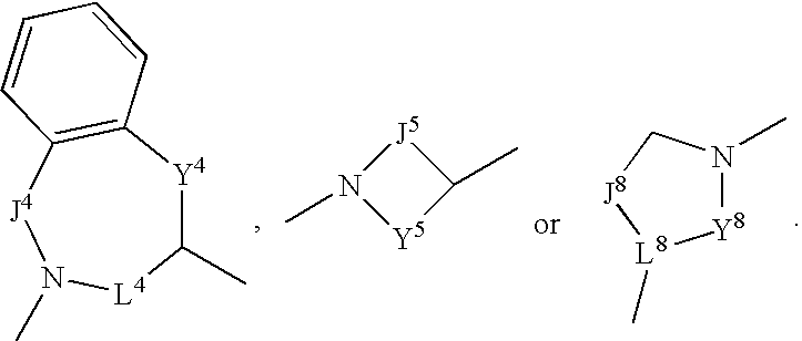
C1(C)[Y4]C2=C([J4]N(C)[L4]1)C=CC=C2.N1(C)[Y5]C(C)[J5]1.[Y8]1N(C)C[J8][L8]1C
